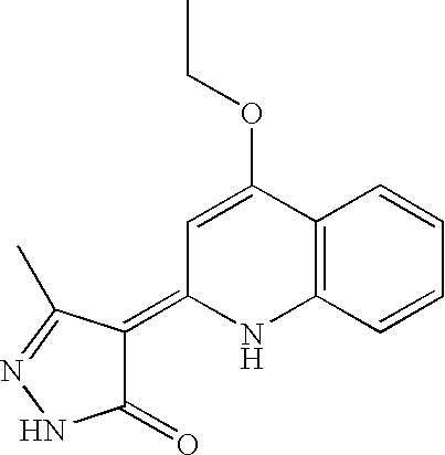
C(C)OC1=CC(=C2C(=O)NN=C2C)NC2=C1C=CC=C2
